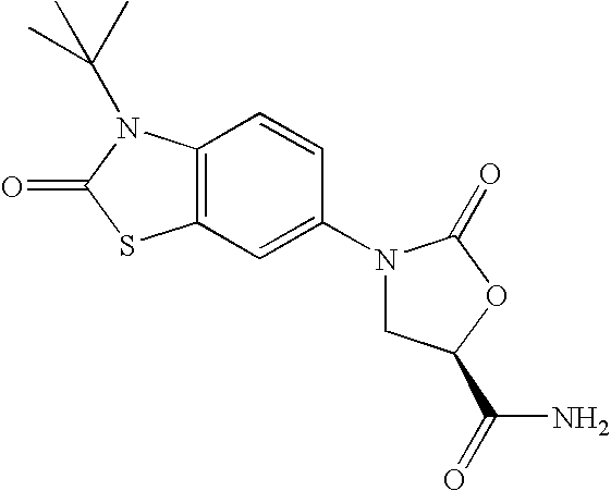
C12=C(C=CC(N3CC(C(N)=O)OC3=O)=C1)N(C(C)(C)C)C(=O)S2
